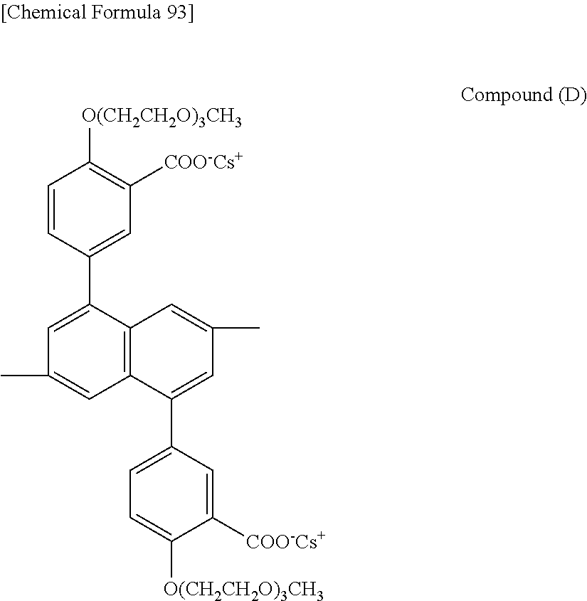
C12=C(C(C3=CC([COO-Cs+])=C([O(CH2CH2O)3CH3])C=C3)=CC(C)=C1)C=C(C)C=C2C1=CC=C([O(CH2CH2O)3CH3])C([COO-Cs+])=C1
